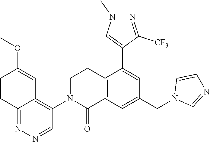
C12=C(C=C(CN3C=NC=C3)C=C1C1=CN(C)N=C1[CF3])C(=O)N(C1=C3C(=NN=C1)C=CC(OC)=C3)CC2
